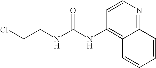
C12=NC=CC(NC(NCCCl)=O)=C1C=CC=C2
